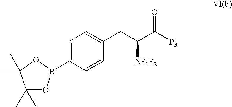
C1=C(B2OC(C)(C)C(C)(C)O2)C=CC(CC(C([P3])=O)[NP1P2])=C1
